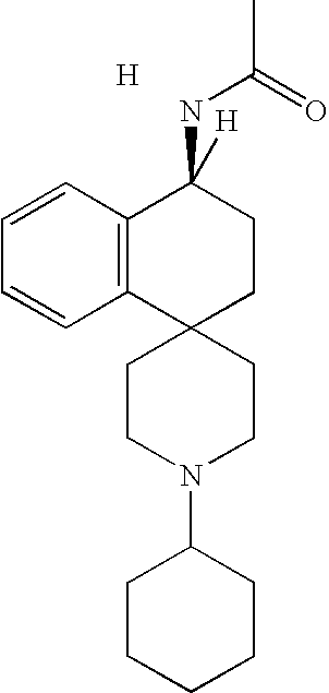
C1CN(C2CCCCC2)CCC12CCC(NC(=O)C)([H])C1=C2C=CC=C1.[H]
